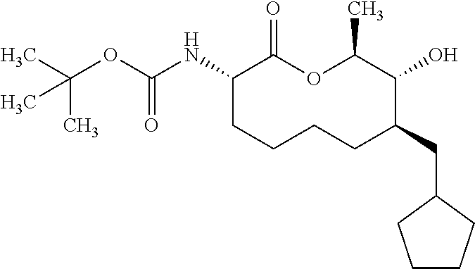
C1(NC(OC(C)(C)C)=O)CCCCC(CC2CCCC2)C(O)C(C)OC1=O
